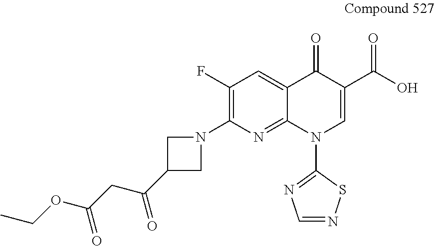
C1(F)=C(N2CC(C(CC(OCC)=O)=O)C2)N=C2C(=C1)C(=O)C(C(O)=O)=CN2C1=NC=NS1
